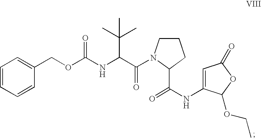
O=C(NC1=CC(=O)OC1OCC)C1N(C(C(NC(OCC2=CC=CC=C2)=O)C(C)(C)C)=O)CCC1
